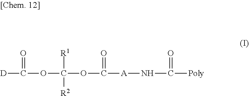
[D]C(OC(OC([A]NC([Poly])=O)=O)([R2])[R1])=O
